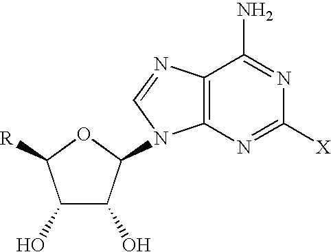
C1(O)C(O)C(N2C3=C(C(N)=NC([X])=N3)N=C2)OC1[R]
